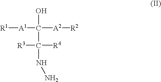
OC(C([R3])([R4])NN)([A2][R2])[A1][R1]
